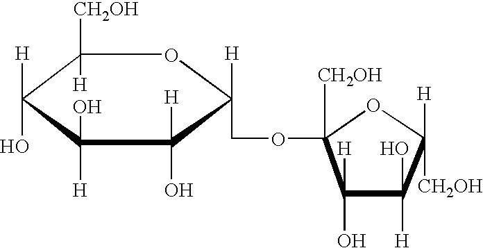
C1([CH2OH])([H])C([H])(O)C([H])(O)C([H])(O)C([H])(COC2([CH2OH])C([H])(O)C(O)([H])C([H])([CH2OH])O2)O1
